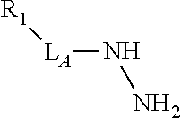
[LA](NN)[R1]
